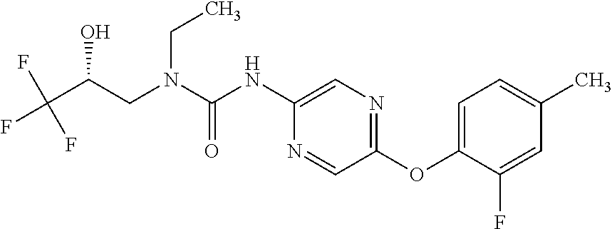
C(O)(CN(CC)C(=O)NC1=CN=C(OC2=CC=C(C)C=C2F)C=N1)C(F)(F)F
